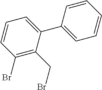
C1(Br)=C(CBr)C(C2=CC=CC=C2)=CC=C1
